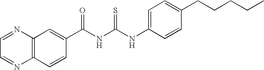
C1(C(NC(NC2=CC=C(CCCCC)C=C2)=S)=O)=CC2=C(C=C1)N=CC=N2
